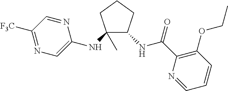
C1(NC2=CN=C([F3C])C=N2)(C)C(NC(=O)C2=C(OCC)C=CC=N2)CCC1
